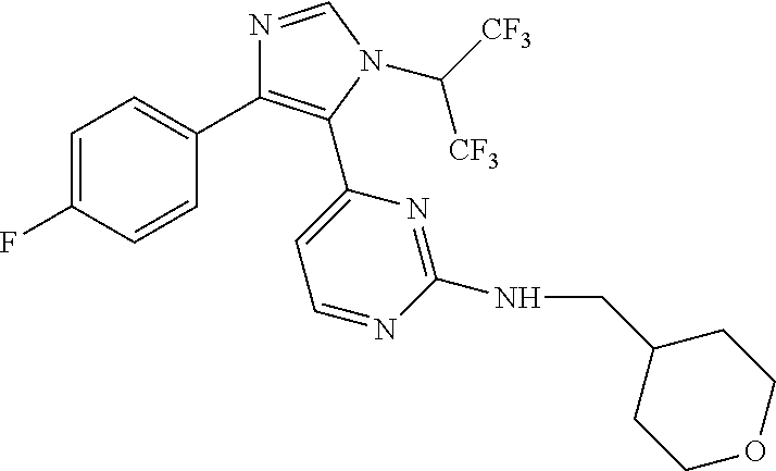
C1=C(F)C=CC(C2=C(C3=CC=NC(NCC4CCOCC4)=N3)N(C([CF3])[CF3])C=N2)=C1
